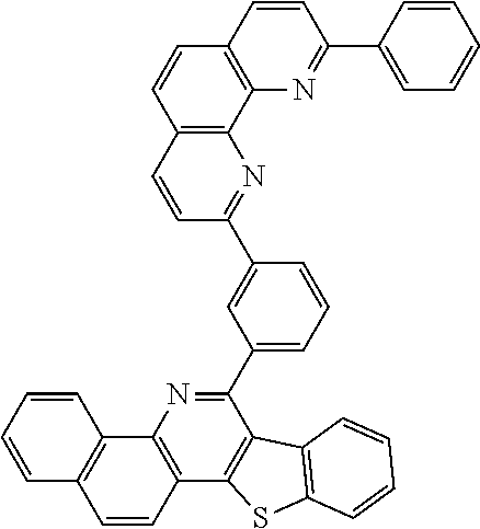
C1=CC=CC2=C1C1=C(C=C2)C2=C(C(C3=CC=CC(C4=NC5=C(C=C4)C=CC4=C5N=C(C5=CC=CC=C5)C=C4)=C3)=N1)C1=C(S2)C=CC=C1
